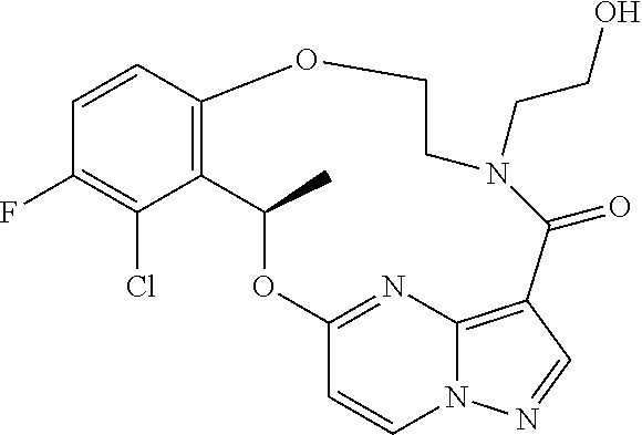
C1=CC2=C(C(Cl)=C1F)C(C)OC1=NC3=C(C=NN3C=C1)C(=O)N(CCO)CCO2
